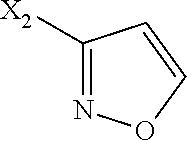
C1([X2])=NOC=C1
